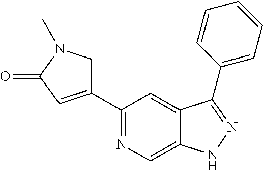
C1(C2=CC(=O)N(C)C2)=NC=C2C(=C1)C(C1=CC=CC=C1)=NN2
